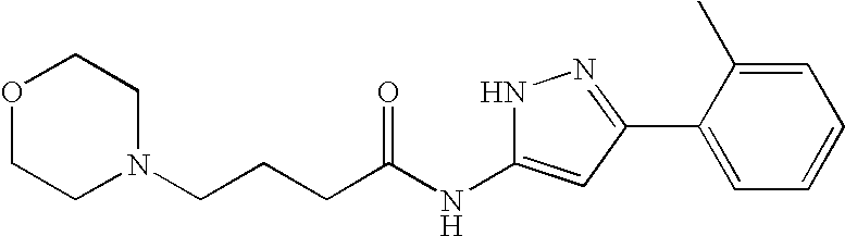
C(NC1=CC(C2=CC=CC=C2C)=NN1)(=O)CCCN1CCOCC1
